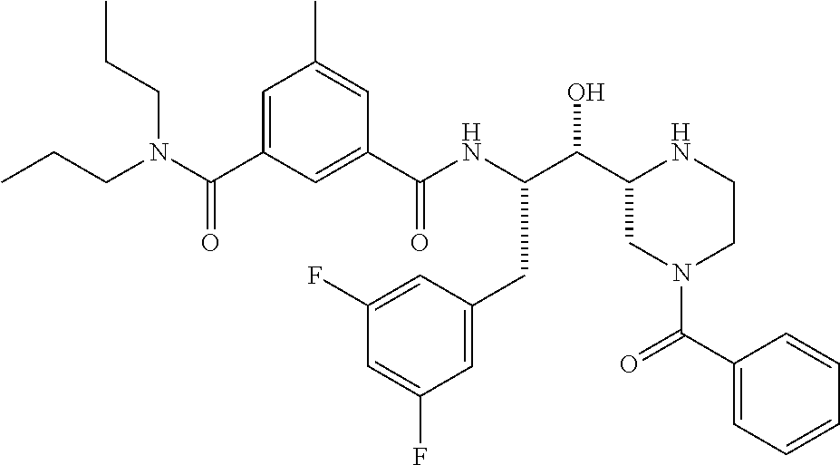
C(C1CN(C(C2=CC=CC=C2)=O)CCN1)(O)C(NC(C1=CC(C(N(CCC)CCC)=O)=CC(C)=C1)=O)CC1=CC(F)=CC(F)=C1
